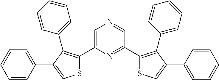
C1=C(C2=C(C3=CC=CC=C3)C(C3=CC=CC=C3)=CS2)N=C(C2=C(C3=CC=CC=C3)C(C3=CC=CC=C3)=CS2)C=N1
